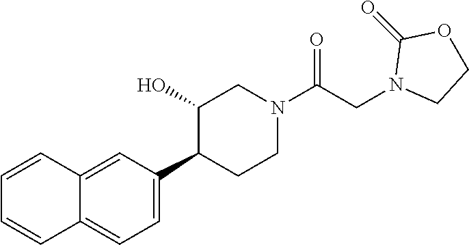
C1=CC2=CC(C3CCN(C(CN4CCOC4=O)=O)CC3O)=CC=C2C=C1
